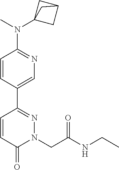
C1=CC(C2=NN(CC(NCC)=O)C(=O)C=C2)=CN=C1N(C12CC(C1)C2)C
